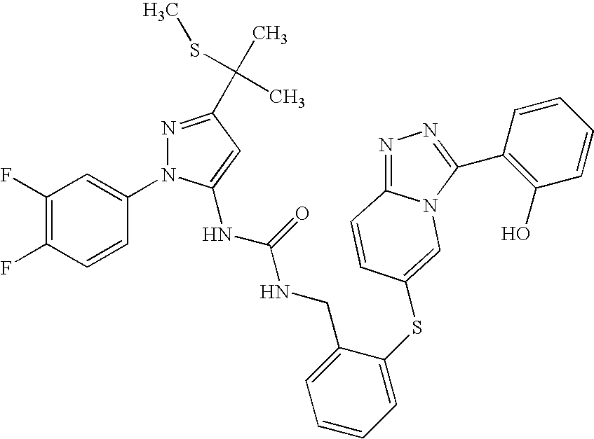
N1=C(C(C)(SC)C)C=C(NC(NCC2=CC=CC=C2SC2=CN3C(=NN=C3C3=C(O)C=CC=C3)C=C2)=O)N1C1=CC(F)=C(F)C=C1
